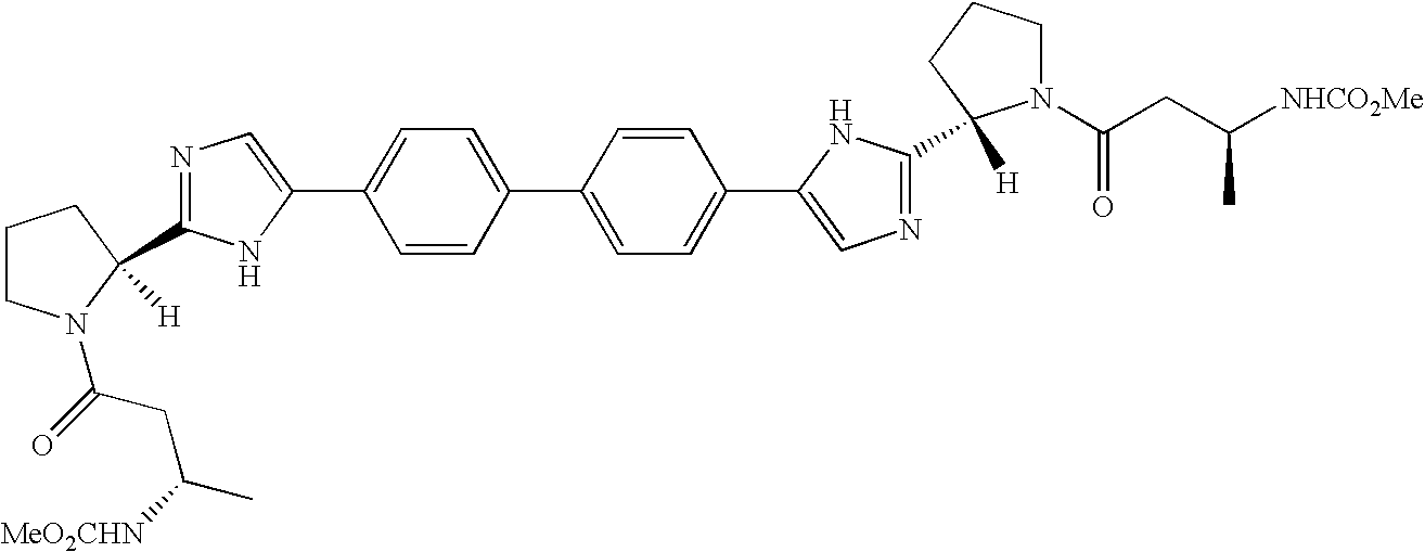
C1=CC(C2=CC=C(C3=CN=C(C4([H])N(C(=O)CC([NHCO2Me])C)CCC4)N3)C=C2)=CC=C1C1=CN=C(C2([H])N(C(CC([MeO2CHN])C)=O)CCC2)N1
